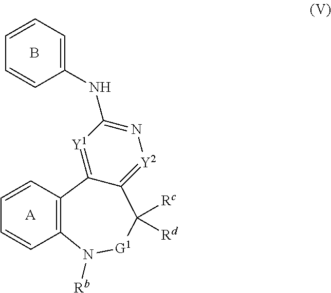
[A].C1=CC=C(NC2=N[Y2]=C3C(=[Y1]2)C2=C(N([Rb])[G1]C3([Rc])[Rd])C=CC=C2)C=C1.B
